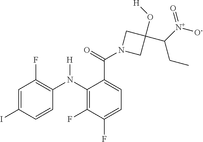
C1=C(I)C=CC(N(C2=C(F)C(F)=CC=C2C(=O)N2CC(O[H])(C([N+]([O-])=O)CC)C2)[H])=C1F
